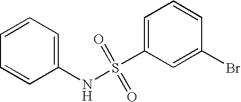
C1=CC=C(NS(C2=CC=CC(Br)=C2)(=O)=O)C=C1
